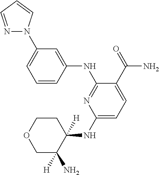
C1(NC2([H])CCOCC2([H])N)=CC=C(C(=O)N)C(NC2=CC(N3N=CC=C3)=CC=C2)=N1
